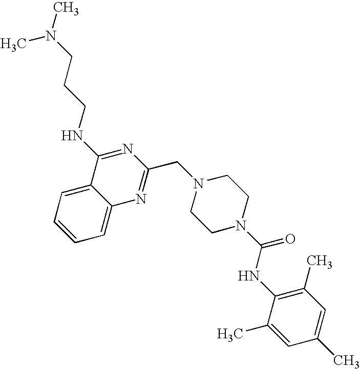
C1(NC(N2CCN(CC3=NC4=CC=CC=C4C(NCCCN(C)C)=N3)CC2)=O)=C(C)C=C(C)C=C1C
